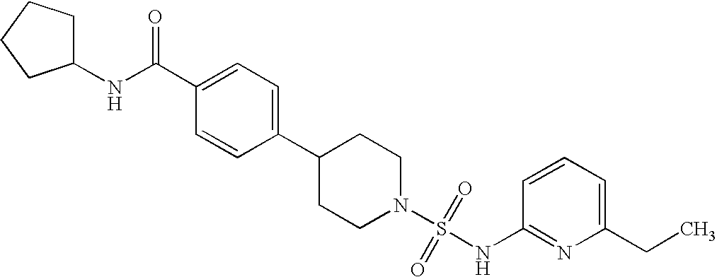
C1(C2=CC=C(C(NC3CCCC3)=O)C=C2)CCN(S(=O)(=O)NC2=NC(CC)=CC=C2)CC1
